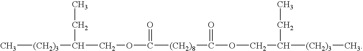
C[(CH2)3]C(COC([(CH2)8]C(OCC([(CH2)3]C)CC)=O)=O)CC
